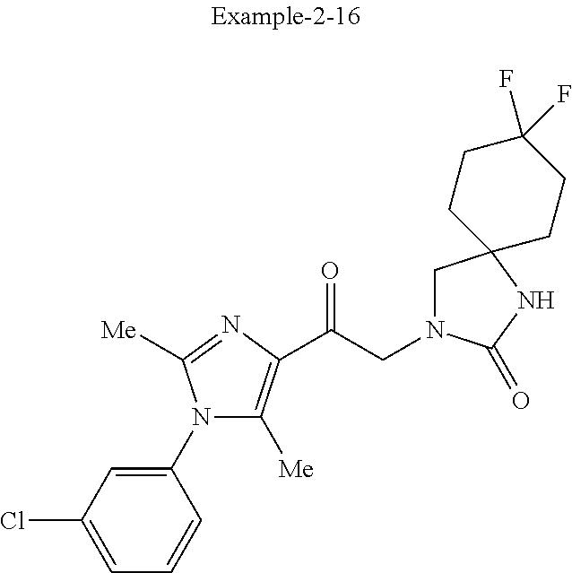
C1(N2C([Me])=C(C(CN3CC4(NC3=O)CCC(F)(F)CC4)=O)N=C2[Me])=CC(Cl)=CC=C1
